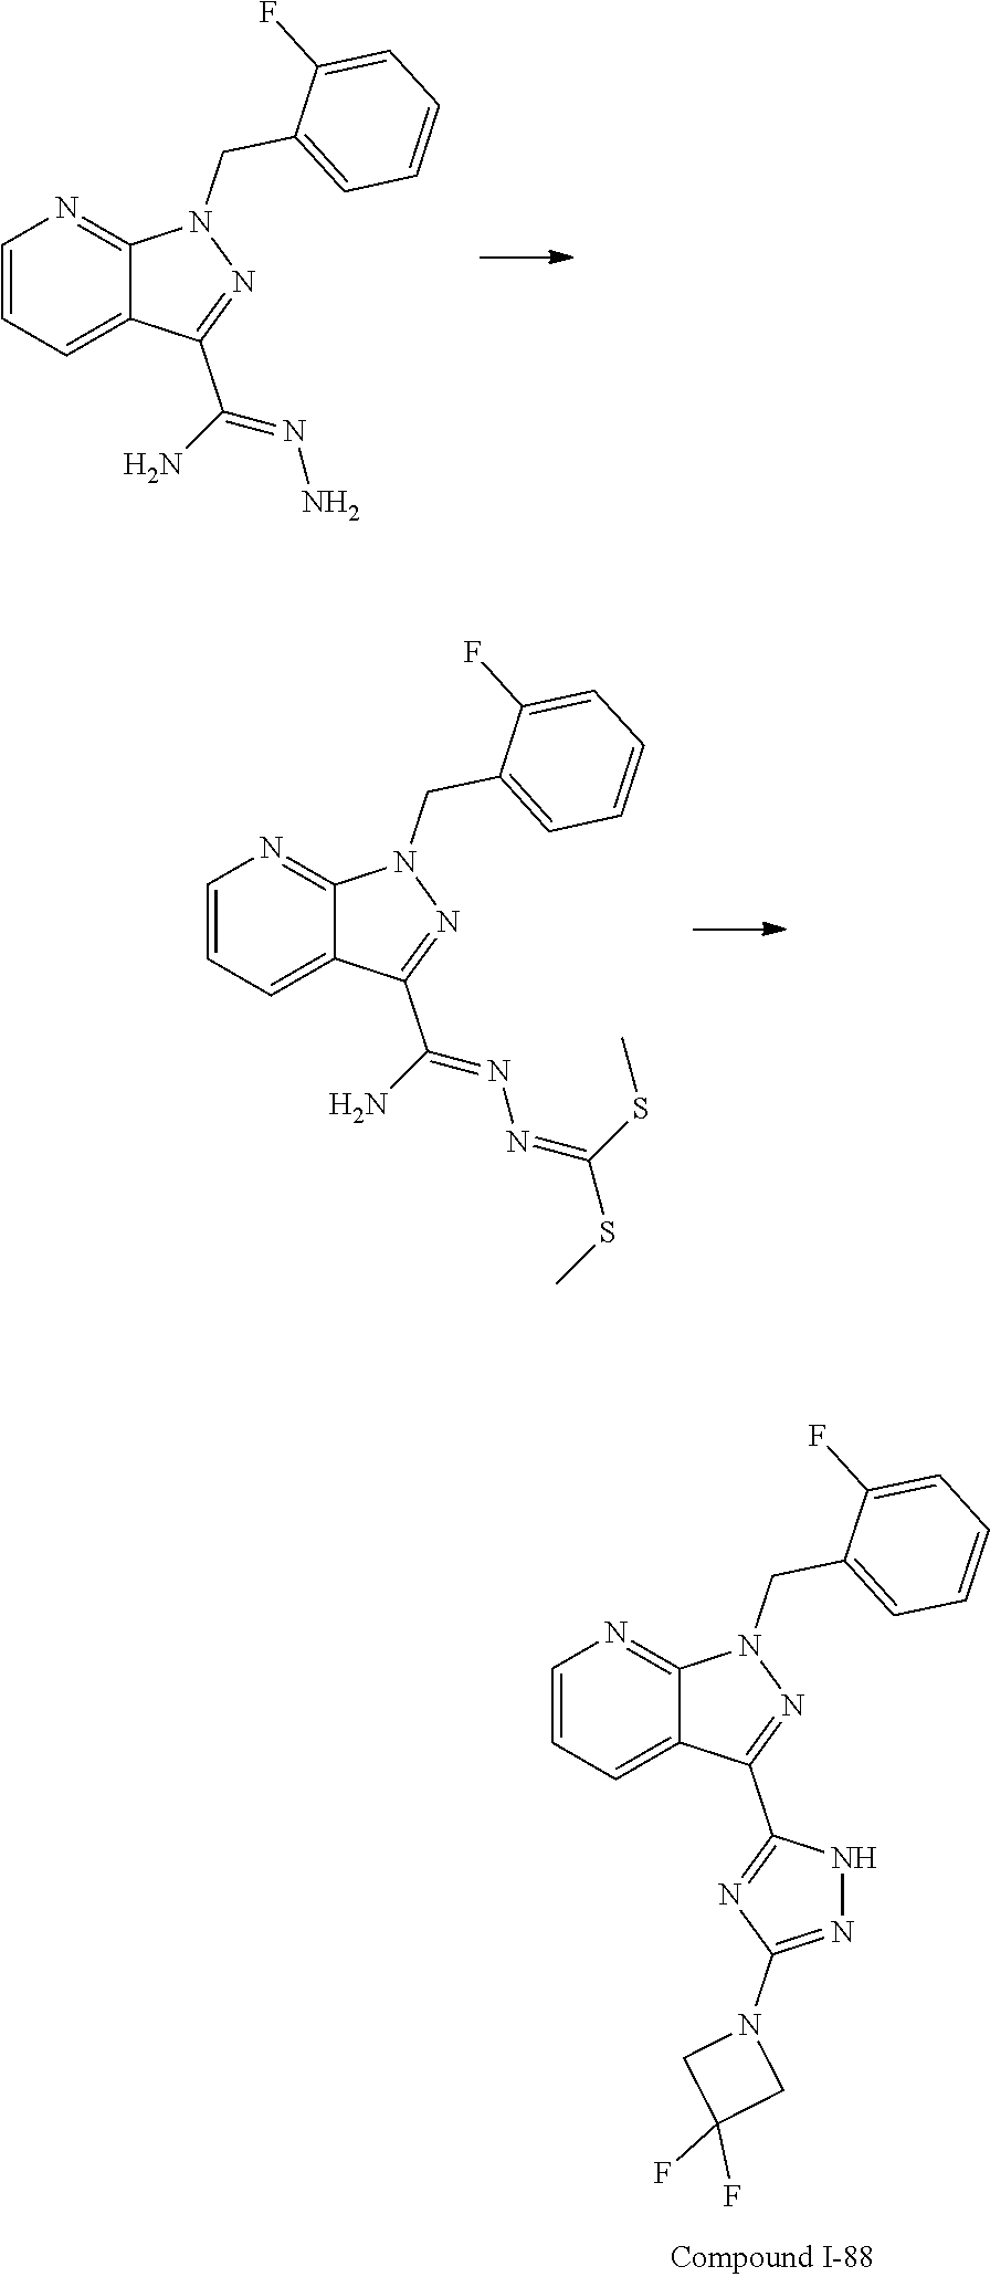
N1=C(C(N)=NN)C2=CC=CN=C2N1CC1=CC=CC=C1F.N1=C(C(N)=NN=C(SC)SC)C2=CC=CN=C2N1CC1=CC=CC=C1F.C1(CN2N=C(C3=NC(N4CC(F)(F)C4)=NN3)C3=CC=CN=C23)=CC=CC=C1F
